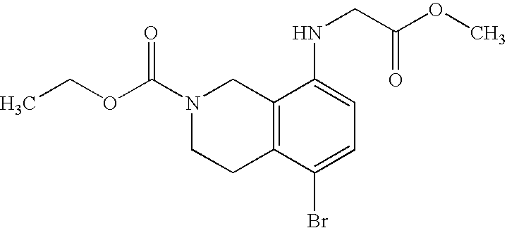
N1(C(OCC)=O)CCC2=C(C1)C(NCC(OC)=O)=CC=C2Br
